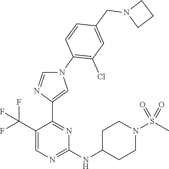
C1(NC2CCN(S(C)(=O)=O)CC2)=NC=C(C(F)(F)F)C(C2=CN(C3=C(Cl)C=C(CN4CCC4)C=C3)C=N2)=N1
